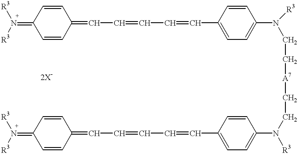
C1=CC(=CC=CC=CC2=CC=C(N([R3])CC[A7]CCN([R3])C3=CC=C(C=CC=CC=C4C=CC(=N([R3])[R3])C=C4)C=C3)C=C2)C=CC1=N([R3])[R3]
